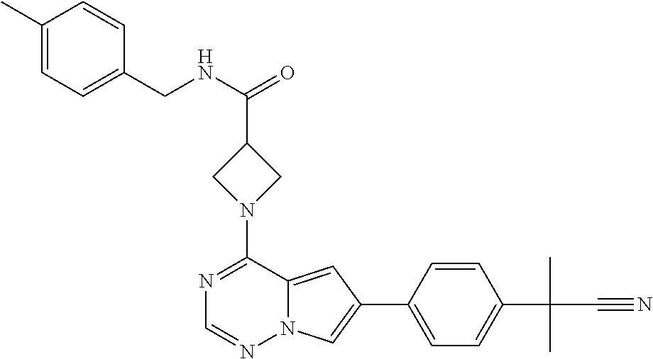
C1(C2=CC=C(C(C#N)(C)C)C=C2)=CN2C(=C1)C(N1CC(C(NCC3=CC=C(C)C=C3)=O)C1)=NC=N2
